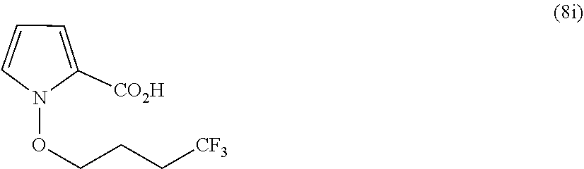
N1(OCCC[CF3])C([CO2H])=CC=C1
